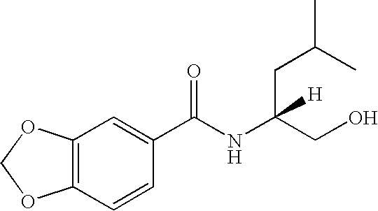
C12=C(C=CC(C(NC(CO)(CC(C)C)[H])=O)=C1)OCO2
